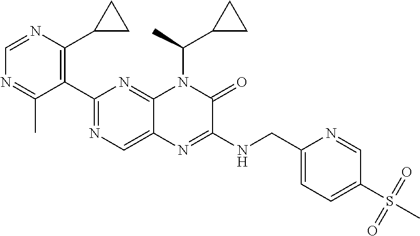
C1=NC(C2CC2)=C(C2=NC=C3C(=N2)N(C(C2CC2)C)C(=O)C(NCC2=CC=C(S(C)(=O)=O)C=N2)=N3)C(C)=N1
